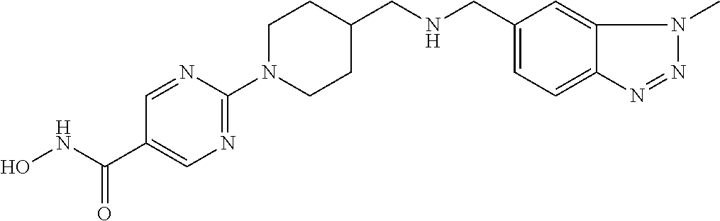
C(=O)(NO)C1=CN=C(N2CCC(CNCC3=CC=C4C(=C3)N(C)N=N4)CC2)N=C1
